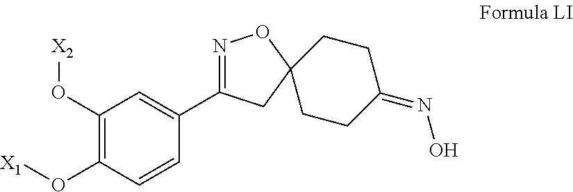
C1(O[X2])=C(O[X1])C=CC(C2=NOC3(C2)CCC(=NO)CC3)=C1
